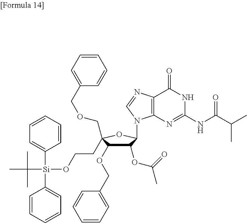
C1=CC=CC([Si](C2=CC=CC=C2)(C(C)(C)C)OCCC2(COCC3=CC=CC=C3)C(OCC3=CC=CC=C3)C(OC(=O)C)C(N3C4=C(N=C3)C(=O)NC(NC(C(C)C)=O)=N4)O2)=C1
